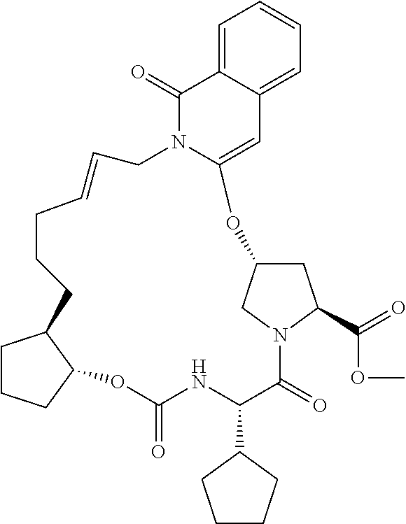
C1CCC2C1CCCC=CCN1C(=CC3=CC=CC=C3C1=O)OC1CC(C(=O)OC)N(C(=O)C(C3CCCC3)NC(=O)O2)C1
